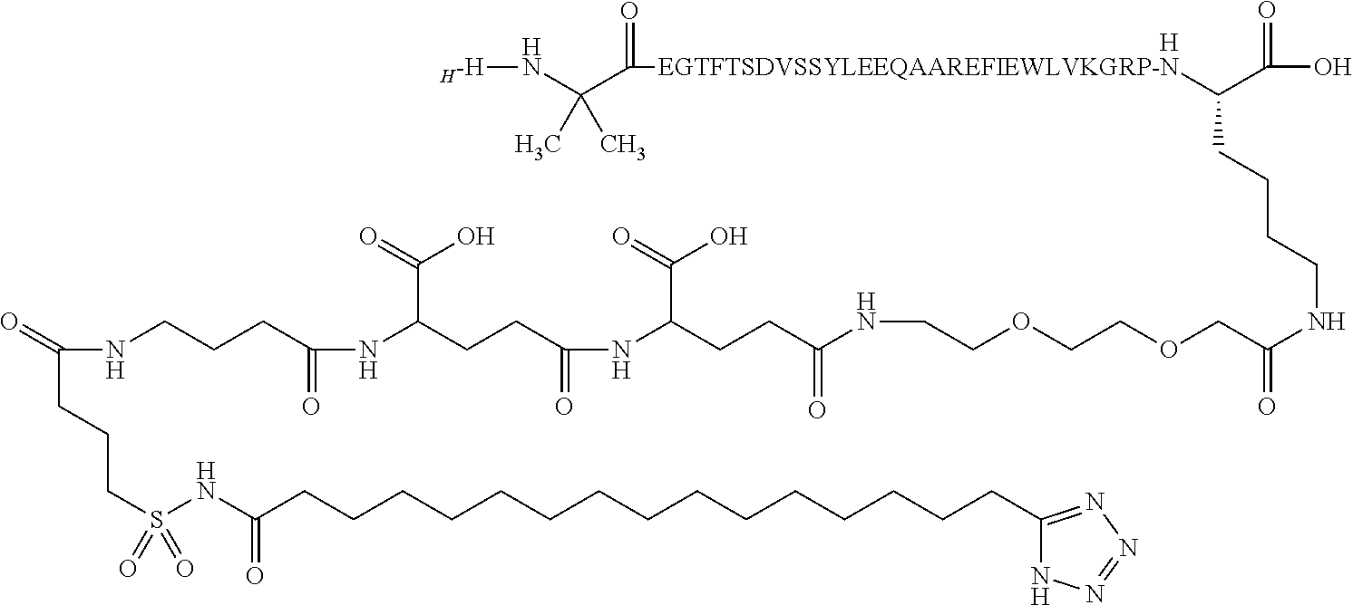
[H].C(C(=O)NCCCC(=O)NC(CCC(NC(CCC(NCCOCCOCC(NCCCCC(C(O)=O)[EGTFTSDVSSYLEEQAAREFIEWLVKGRP-N]C(=O)C(N[H-H])(C)C)=O)=O)C(=O)O)=O)C(=O)O)CCS(=O)(NC(CCCCCCCCCCCCCCCC1=NN=NN1)=O)=O
